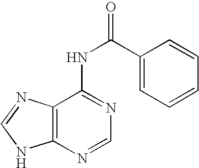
C12=C(N=CN=C1NC(=O)C1=CC=CC=C1)NC=N2
